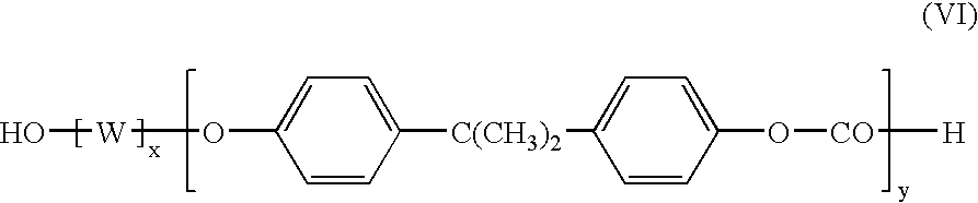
O[W]OC1=CC=C([C(CH3)2]C2=CC=C(O[CO][H])C=C2)C=C1
